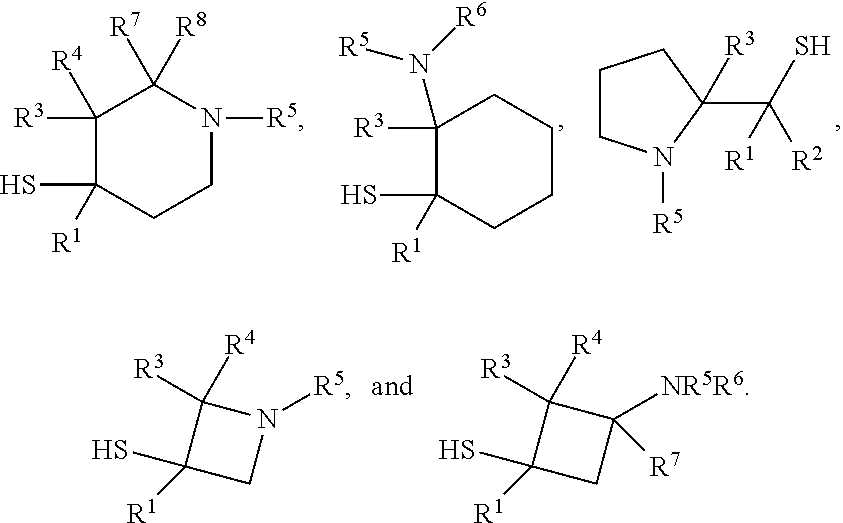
C1([R3])([R4])C(S)([R1])CCN([R5])C1([R7])[R8].C1CN([R5])C(C([R1])([R2])S)([R3])C1.C1([R3])(N([R6])[R5])C(S)([R1])CCCC1.C1(S)([R1])CN([R5])C1([R4])[R3].C1(S)([R1])CC([NR5R6])([R7])C1([R4])[R3]
